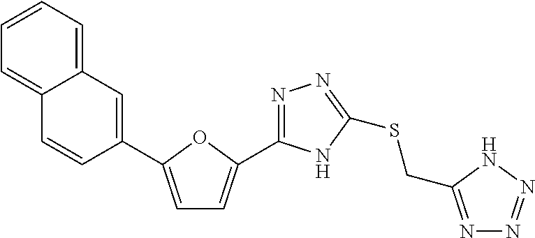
C1=CC=C2C(=C1)C=CC(C1=CC=C(C3=NN=C(SCC4=NN=NN4)N3)O1)=C2
